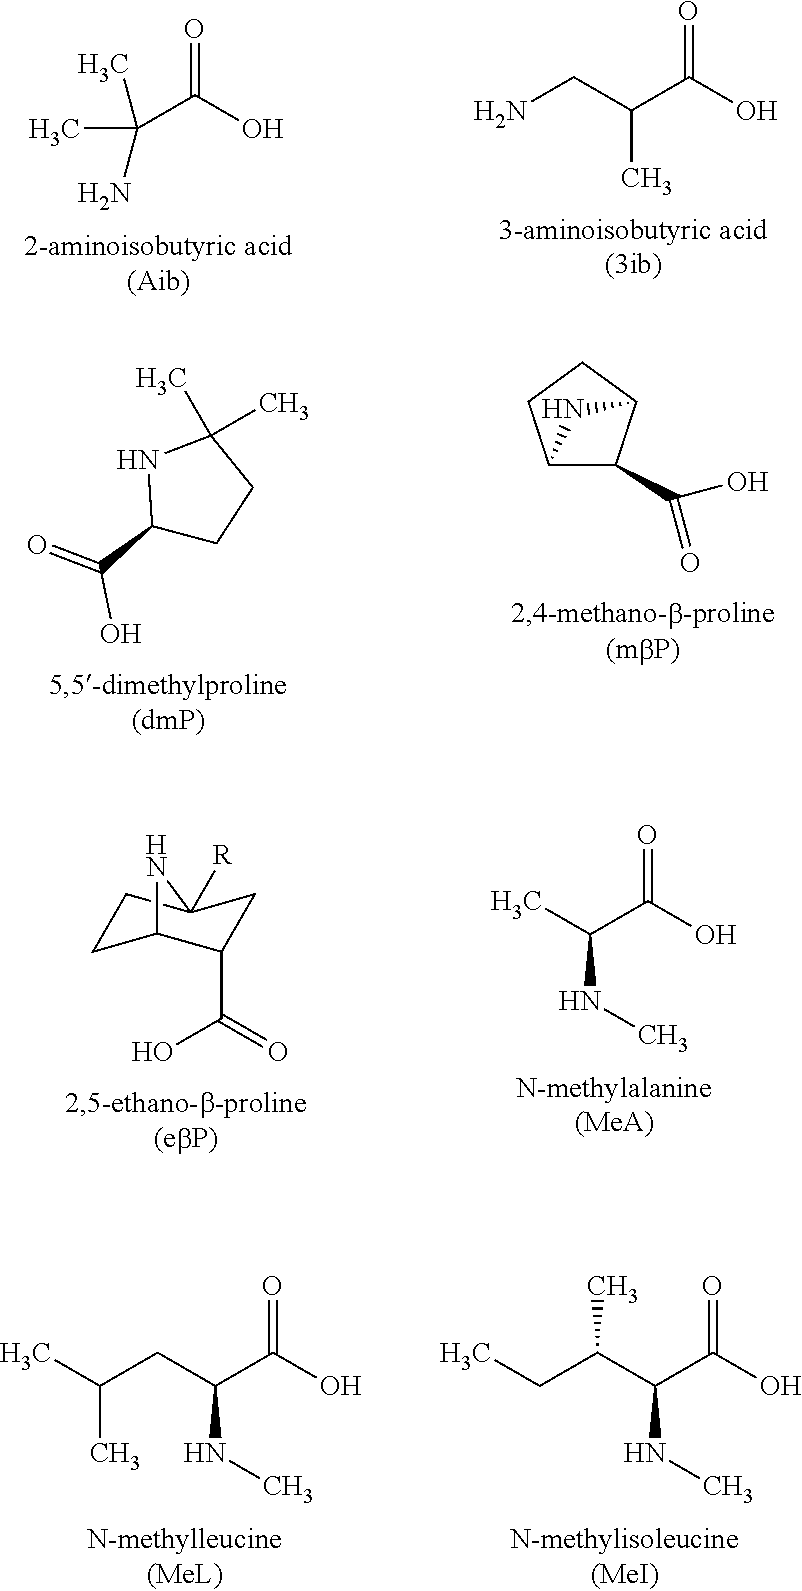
CC(C(O)=O)(C)N.NCC(C(O)=O)C.C1(C(=O)O)CCC(C)(C)N1.C12C(C(O)=O)C(CC1)N2.C1CC2C(C(=O)O)CC1([R])N2.CC(C(O)=O)NC.CC(CC(C(O)=O)NC)C.CCC(C(C(O)=O)NC)C
